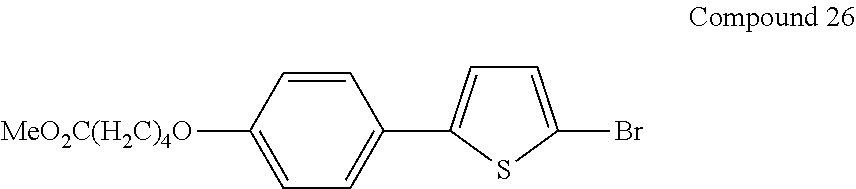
C1=CC([MeO2C(H2C)4O])=CC=C1C1=CC=C(Br)S1
